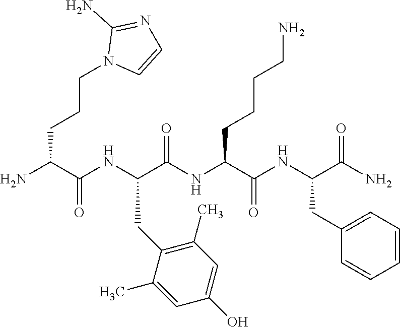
NC(C(NC(C(NC(C(NC(C(N)=O)CC1=CC=CC=C1)=O)CCCCN)=O)CC1=C(C)C=C(O)C=C1C)=O)CCCN1C=CN=C1N
